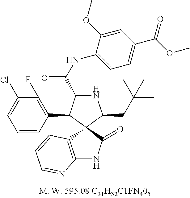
N1C(C(NC2=CC=C(C(=O)OC)C=C2OC)=O)C(C2=C(F)C(Cl)=CC=C2)C2(C1CC(C)(C)C)C1=C(NC2=O)N=CC=C1
